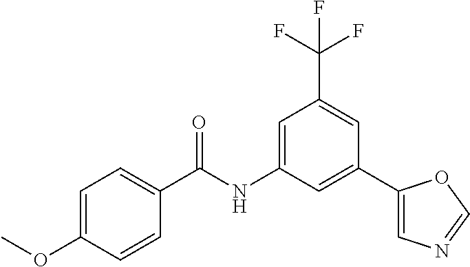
C1=C(NC(C2=CC=C(OC)C=C2)=O)C=C(C2=CN=CO2)C=C1C(F)(F)F
